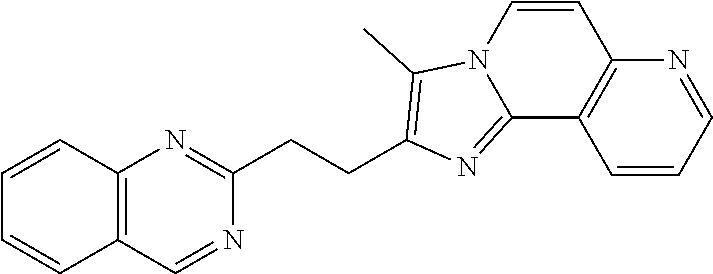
C1=CC2=C(C=C1)C=NC(CCC1=C(C)N3C=CC4=C(C=CC=N4)C3=N1)=N2
